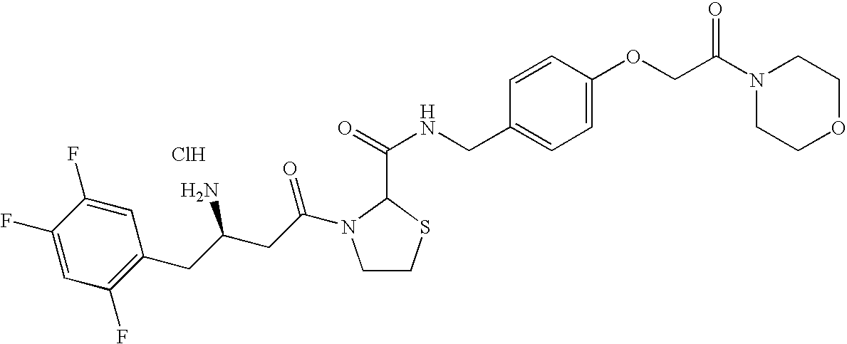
Cl.C1(F)=CC(F)=C(CC(CC(=O)N2CCSC2C(=O)NCC2=CC=C(OCC(N3CCOCC3)=O)C=C2)N)C=C1F
